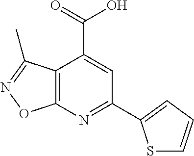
C12=C(N=C(C3=CC=CS3)C=C1C(O)=O)ON=C2C
